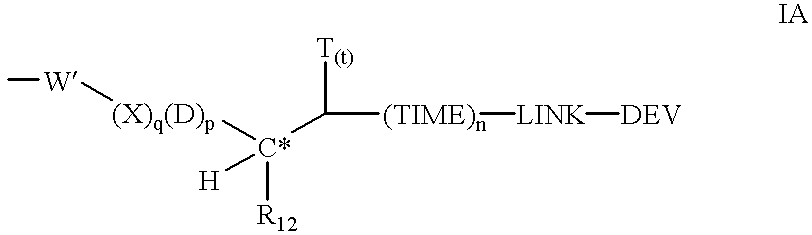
[DEV][LINK][(TIME)n]C([C*]([(X)q(D)p][W]C)([R12])[H])[T(t)]
